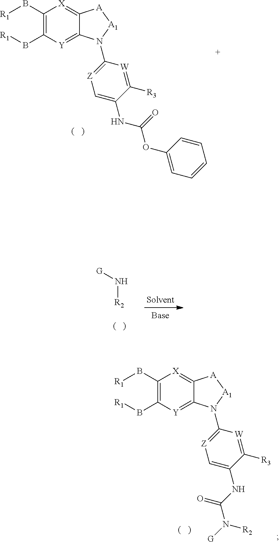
[R1]BC1=C(B[R1])[Y]=C2C(=[X]1)[A][A1]N2C1=[Z]C=C(NC(OC2=CC=CC=C2)=O)C([R3])=[W]1.[G]N[R2].[R1]BC1=C(B[R1])[Y]=C2C(=[X]1)[A][A1]N2C1=[Z]C=C(NC(N([G])[R2])=O)C([R3])=[W]1
